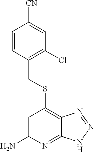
C1=CC(CSC2=C3C(=NC(N)=C2)NN=N3)=C(Cl)C=C1[CN]
